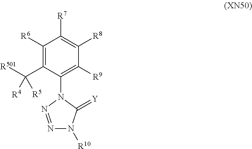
N1=NN(C2=C([R9])C([R8])=C([R7])C([R6])=C2C([R501])([R5])[R4])C(=[Y])N1[R10]
